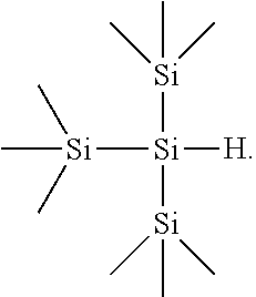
[Si]([Si](C)(C)C)([H])([Si](C)(C)C)[Si](C)(C)C
